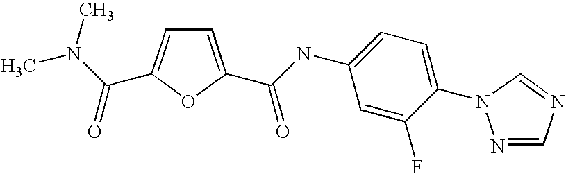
C1=C(C(=O)NC2=CC=C(N3N=CN=C3)C(F)=C2)OC(C(N(C)C)=O)=C1
